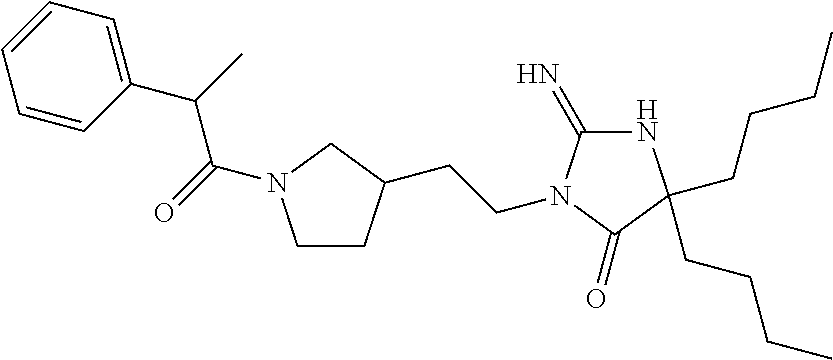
N1C(=N)N(CCC2CCN(C(=O)C(C3=CC=CC=C3)C)C2)C(=O)C1(CCCC)CCCC
